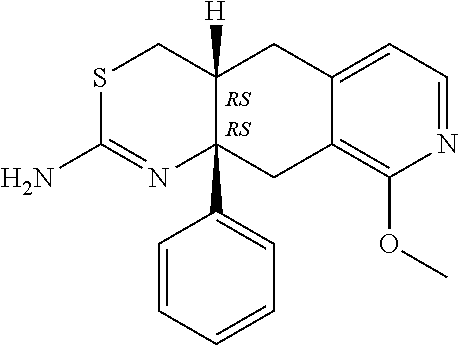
S1C(N)=NC2(C3=CC=CC=C3)C([H])(C1)CC1=CC=NC(OC)=C1C2
